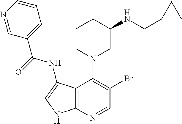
N1=CC(C(=O)NC2=CNC3=C2C(N2CC(NCC4CC4)CCC2)=C(Br)C=N3)=CC=C1
